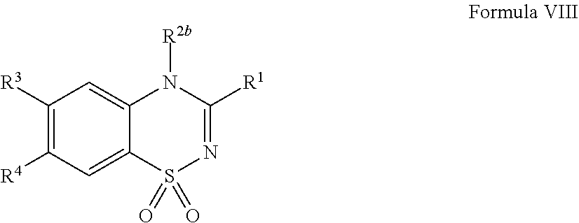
C12=CC([R3])=C([R4])C=C1S(=O)(=O)N=C([R1])N2[R2b]
